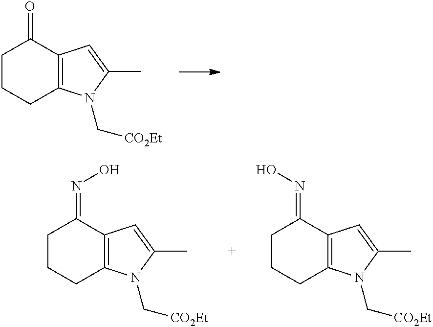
C1CCC2=C(C1=O)C=C(C)N2C[CO2Et].C1CCC2=C(C1=NO)C=C(C)N2C[CO2Et].C1CCC2=C(C1=NO)C=C(C)N2C[CO2Et]
